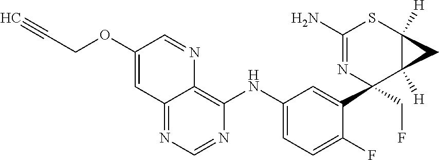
C1(N)=NC(CF)(C2=CC(NC3=C4C(=NC=N3)C=C(OCC#C)C=N4)=CC=C2F)C2([H])C([H])(S1)C2
